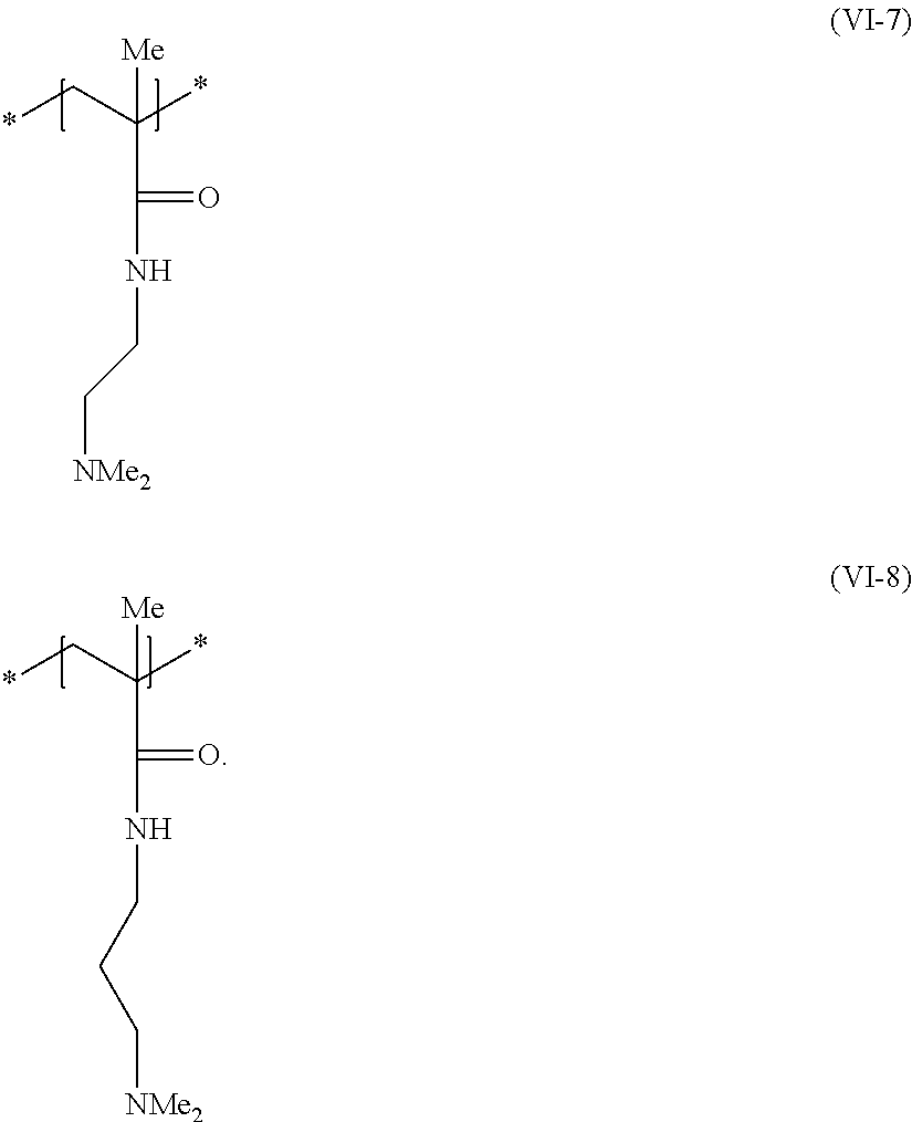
*CC(*)(C(NCC[NMe2])=O)[Me].*CC(*)(C(NCCC[NMe2])=O)[Me]
